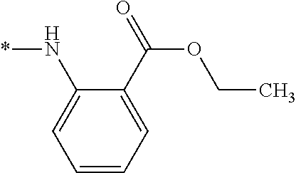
*NC1=CC=CC=C1C(=O)OCC
